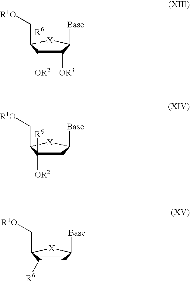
C1([OR3])C([OR2])([R6])C(C[R1O])[X]C1[Base].C1C([OR2])([R6])C(C[R1O])[X]C1[Base].C1=C([R6])C(C[R1O])[X]C1[Base]
